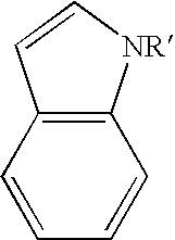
C12=C(C=CC=C1)C=C[NR]2
